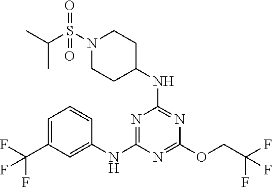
FC(C1=CC=CC(NC2=NC(NC3CCN(S(C(C)C)(=O)=O)CC3)=NC(OCC(F)(F)F)=N2)=C1)(F)F
